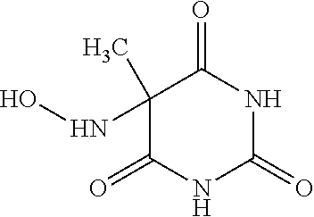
C1(C)(NO)C(=O)NC(=O)NC1=O
